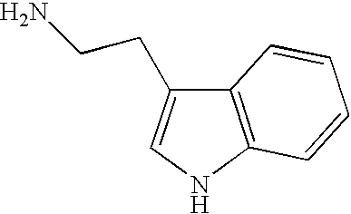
C12=C(NC=C1CCN)C=CC=C2
